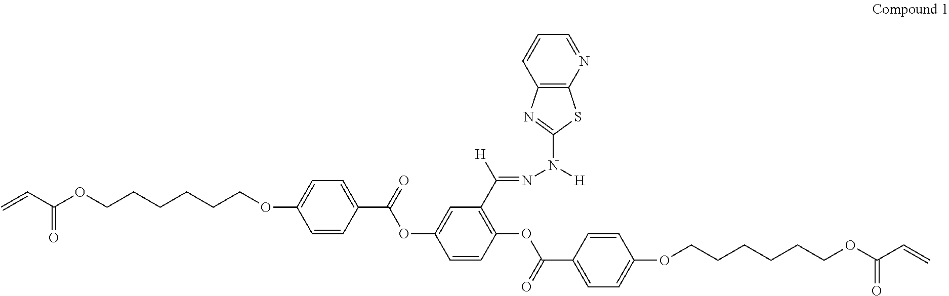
C=CC(OCCCCCCOC1=CC=C(C(=O)OC2=CC(C([H])=NN([H])C3=NC4=C(S3)N=CC=C4)=C(OC(C3=CC=C(OCCCCCCOC(C=C)=O)C=C3)=O)C=C2)C=C1)=O
